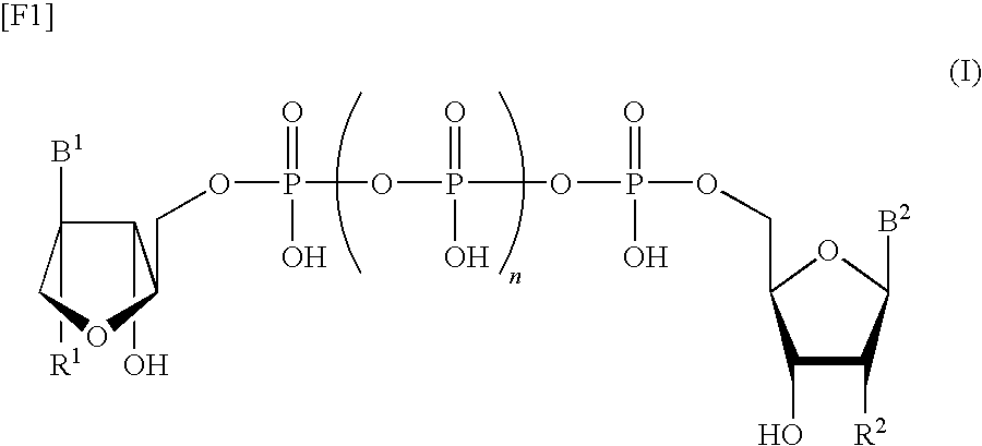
C1(O)C([R1])([B1])COC1COP(=O)(O)OP(=O)(O)OP(=O)(O)OCC1OC([B2])C([R2])C1O.[[F1]]
